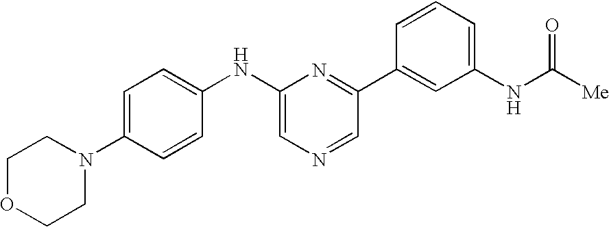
C1=C(N2CCOCC2)C=CC(NC2=CN=CC(C3=CC(NC([Me])=O)=CC=C3)=N2)=C1
